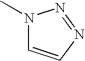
N1(C)C=CN=N1
